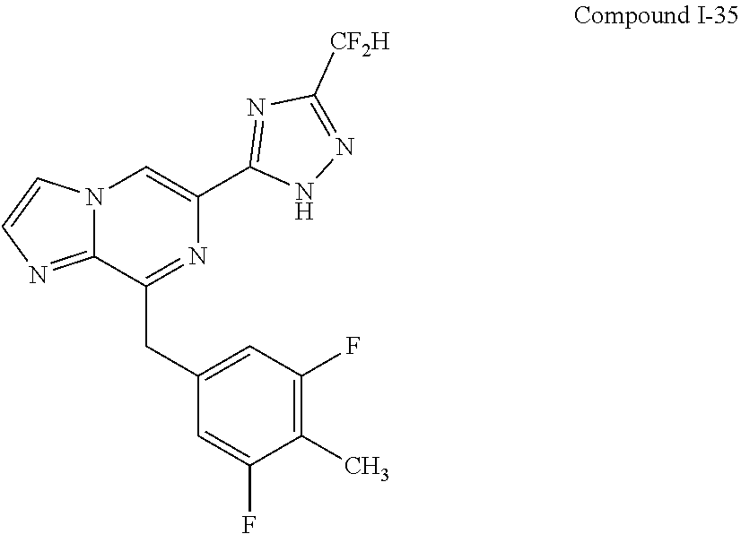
C1(CC2=NC(C3=NC([CF2H])=NN3)=CN3C2=NC=C3)=CC(F)=C(C)C(F)=C1
